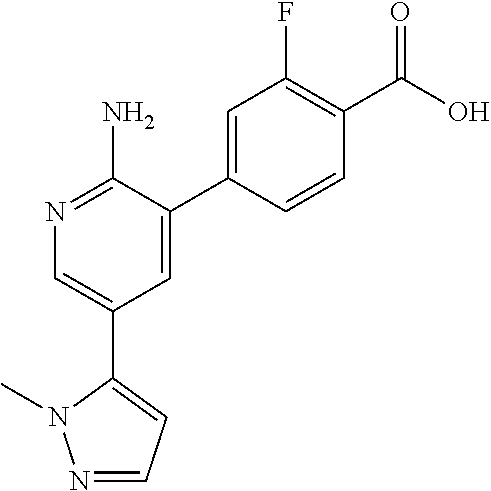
C1(C2=CC=NN2C)=CN=C(N)C(C2=CC(F)=C(C(O)=O)C=C2)=C1
